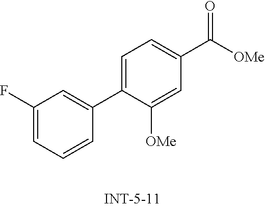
C1(F)=CC=CC(C2=CC=C(C(=O)[OMe])C=C2[OMe])=C1
